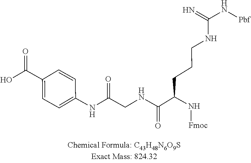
N(C(C(NCC(NC1=CC=C(C(O)=O)C=C1)=O)=O)CCCNC(N[Pbf])=N)[Fmoc]
